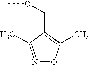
N1=C(C)C(COC)=C(C)O1
